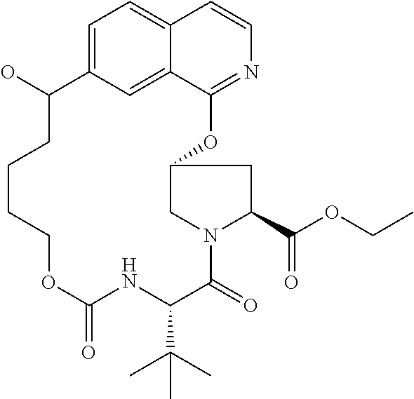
C1=C2C=C3C(=C1)C=CN=C3OC1CN(C(=O)C(C(C)(C)C)NC(=O)OCCCCC2O)C(C(OCC)=O)C1
